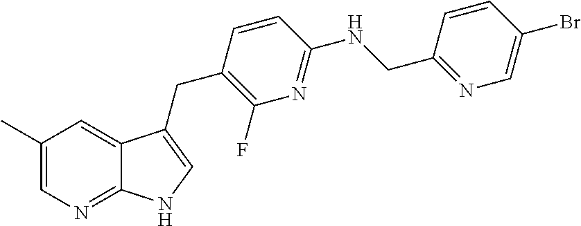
C1=CC(Br)=CN=C1CNC1=NC(F)=C(CC2=CNC3=NC=C(C)C=C32)C=C1
